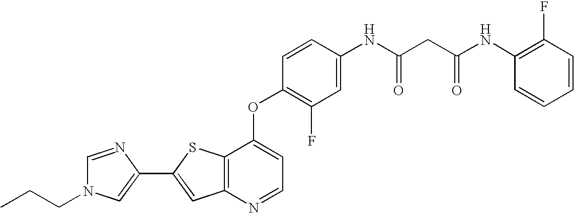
C12=C(SC(C3=CN(CCC)C=N3)=C1)C(OC1=C(F)C=C(NC(CC(NC3=C(F)C=CC=C3)=O)=O)C=C1)=CC=N2
